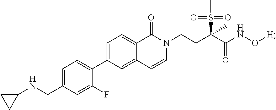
C1(C2=CC=C3C(=C2)C=CN(CCC(C(NO[H])=O)(S(C)(=O)=O)C)C3=O)=CC=C(CNC2CC2)C=C1F
